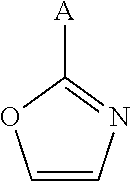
C1=CN=C([A])O1
